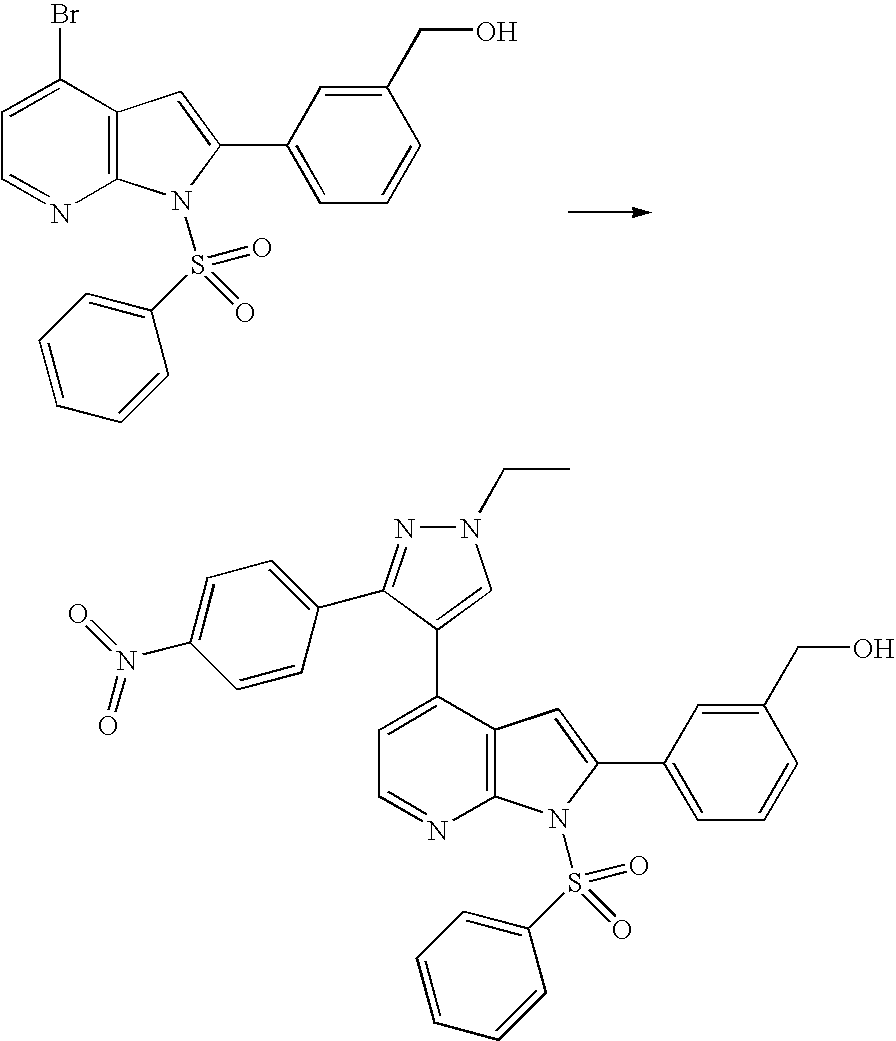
C1(Br)=CC=NC2=C1C=C(C1=CC=CC(CO)=C1)N2S(C1=CC=CC=C1)(=O)=O.C1(C2=CN(CC)N=C2C2=CC=C(N(=O)=O)C=C2)=CC=NC2=C1C=C(C1=CC=CC(CO)=C1)N2S(C1=CC=CC=C1)(=O)=O
